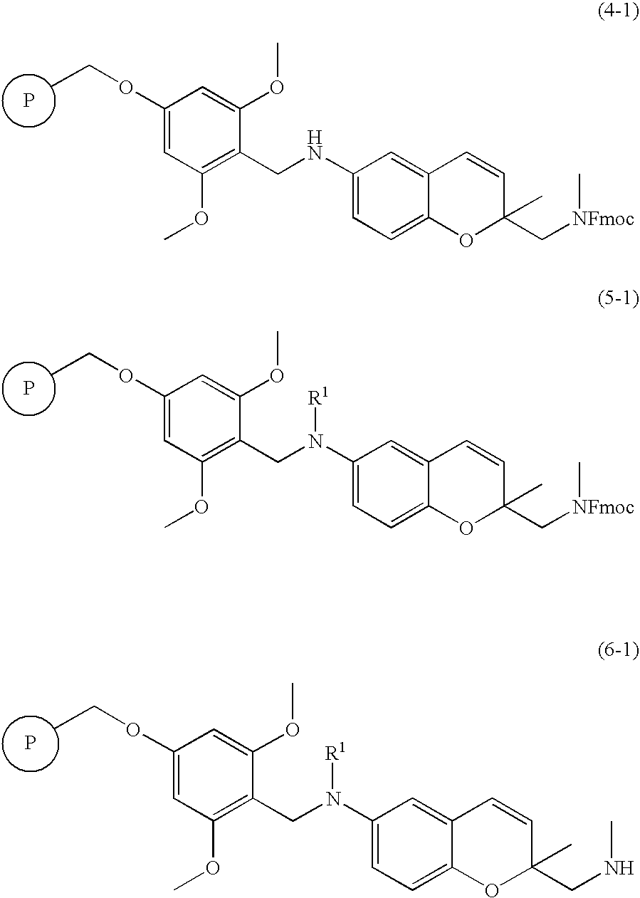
P.C1(OCC)=CC(OC)=C(CNC2=CC=C3C(=C2)C=CC(C[NFmoc]C)(C)O3)C(OC)=C1.P.C1(OCC)=CC(OC)=C(CN(C2=CC=C3C(=C2)C=CC(C[NFmoc]C)(C)O3)[R1])C(OC)=C1.P.C1(OCC)=CC(OC)=C(CN(C2=CC=C3C(=C2)C=CC(CNC)(C)O3)[R1])C(OC)=C1
